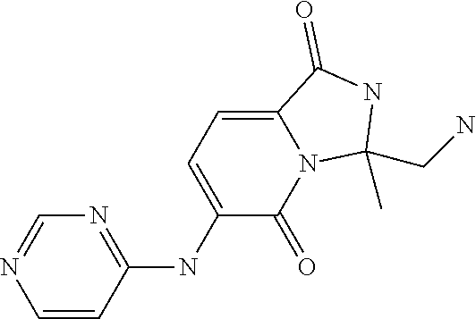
N1=C(NC2=CC=C3N(C2=O)C(C)(CN)NC3=O)C=CN=C1
